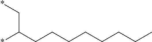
C(C(CCCCCCCC)*)*
